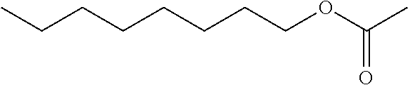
C(CCCCOC(C)=O)CCC
